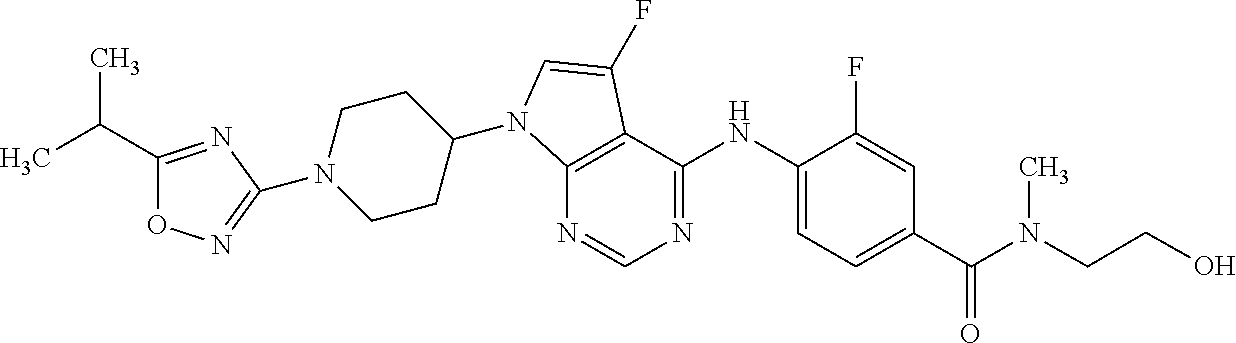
C12=C(C(NC3=CC=C(C(=O)N(C)CCO)C=C3F)=NC=N1)C(F)=CN2C1CCN(C2=NOC(C(C)C)=N2)CC1
